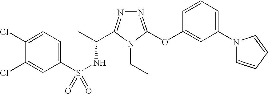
N1=C(OC2=CC(N3C=CC=C3)=CC=C2)N(CC)C(C(C)NS(=O)(C2=CC=C(Cl)C(Cl)=C2)=O)=N1
